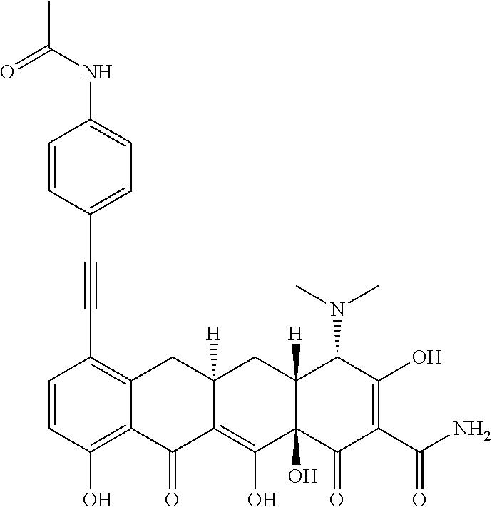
C1=CC(O)=C2C(=C1C#CC1=CC=C(NC(=O)C)C=C1)CC1([H])C(=C(O)C3(O)C([H])(C1)C(N(C)C)C(O)=C(C(N)=O)C3=O)C2=O
